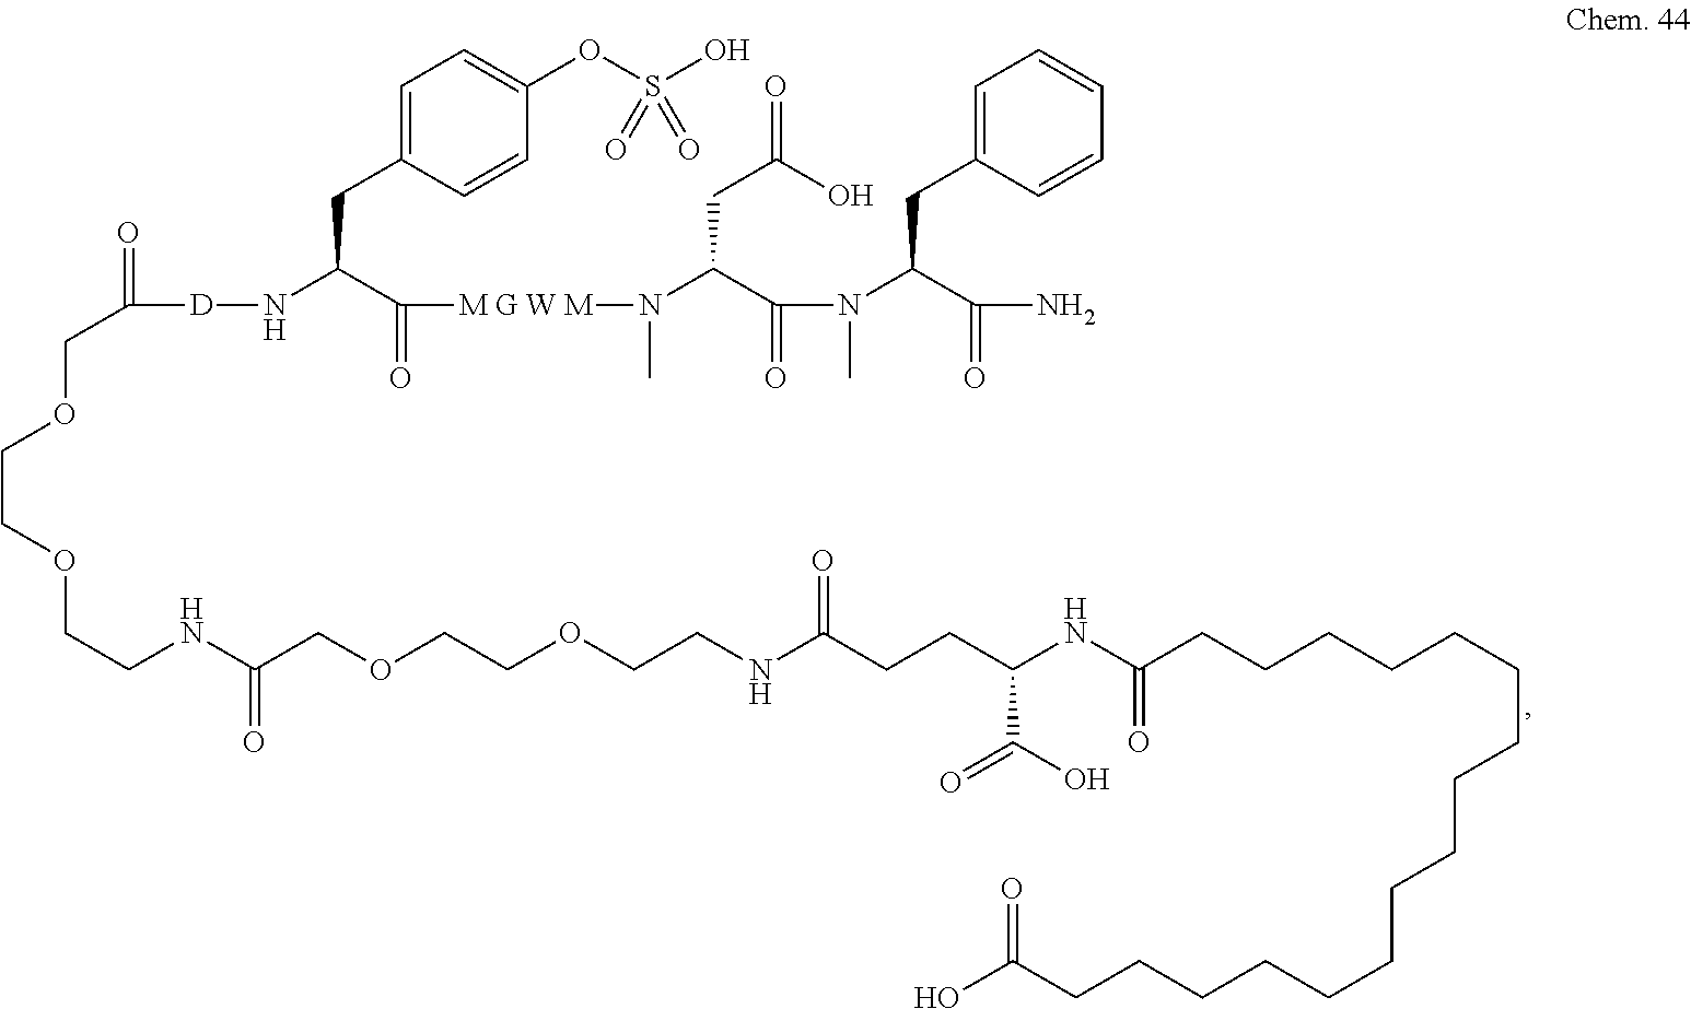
C(COCC([D]NC(CC1=CC=C(OS(O)(=O)=O)C=C1)C(=O)[M G W M]N(C(C(N(C(C(=O)N)CC1=CC=CC=C1)C)=O)CC(=O)O)C)=O)OCCNC(COCCOCCNC(CCC(NC(CCCCCCCCCCCCCCCCC(O)=O)=O)C(O)=O)=O)=O
